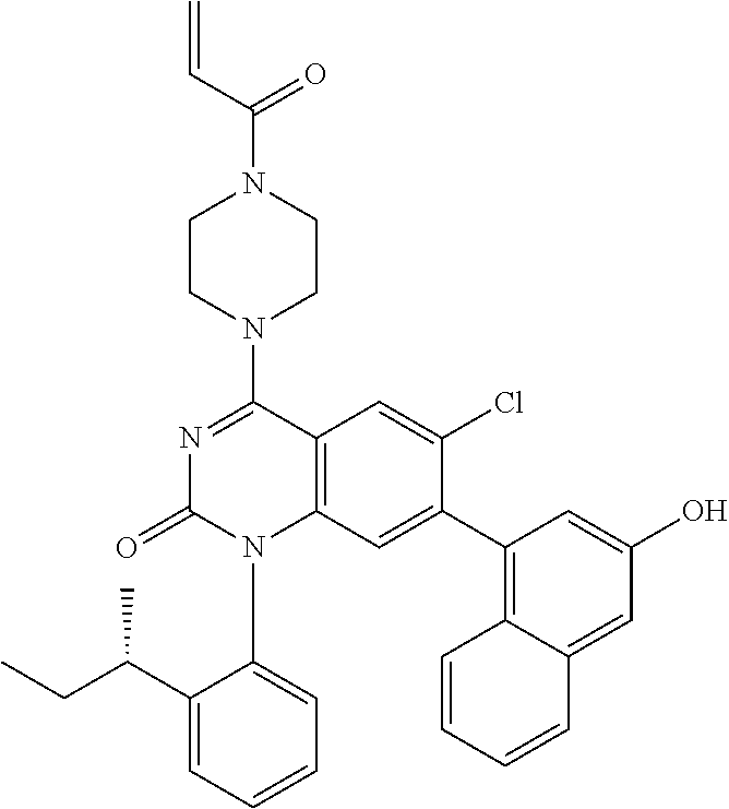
C1CN(C2=NC(=O)N(C3=CC=CC=C3C(CC)C)C3=C2C=C(Cl)C(C2=C4C(=CC(O)=C2)C=CC=C4)=C3)CCN1C(C=C)=O
